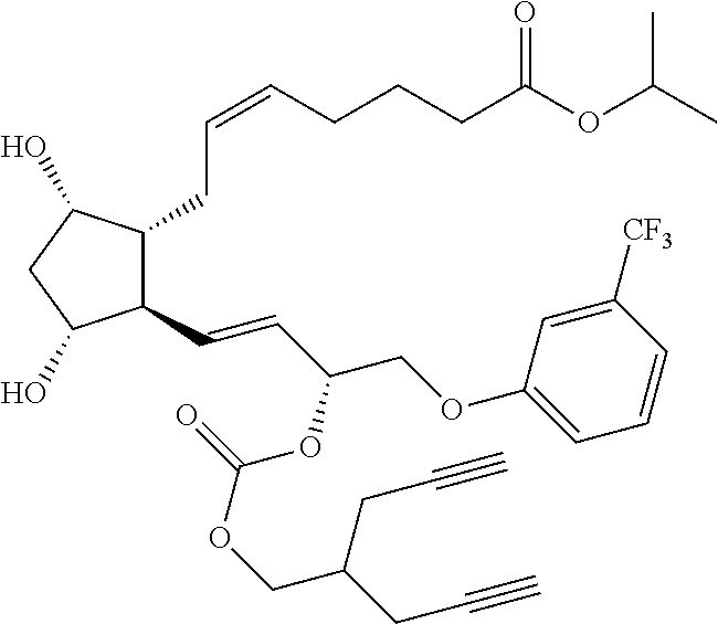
C1(C=CC(COC2=CC=CC([CF3])=C2)OC(=O)OCC(CC#C)CC#C)C(CC=CCCCC(OC(C)C)=O)C(O)CC1O
